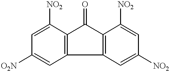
C1=C([NO2])C2=C(C=C1[O2N])C1=C(C2=O)C([NO2])=CC([NO2])=C1
